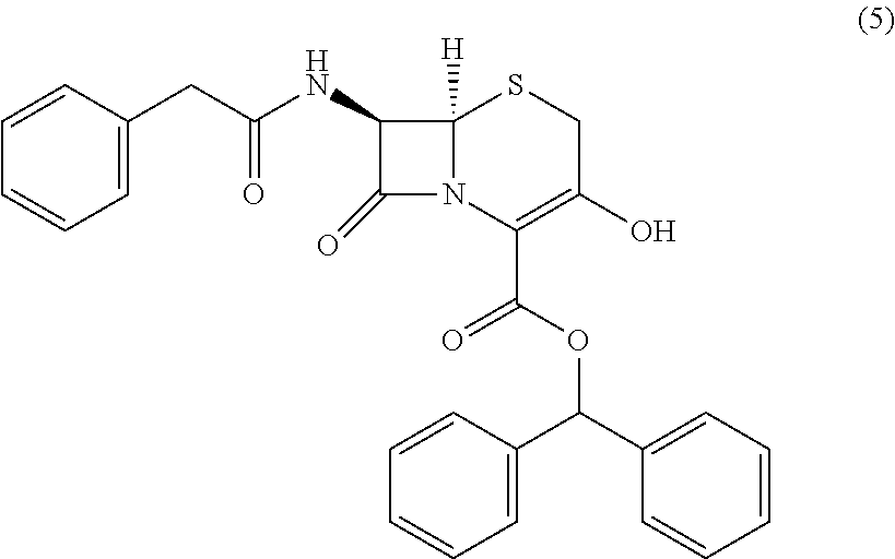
C1=C(CC(NC2C(=O)N3C2([H])SCC(O)=C3C(OC(C2=CC=CC=C2)C2=CC=CC=C2)=O)=O)C=CC=C1
